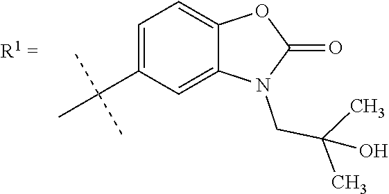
C1=C(C(C)(C)C)C=C2C(=C1)OC(=O)N2CC(O)(C)C
